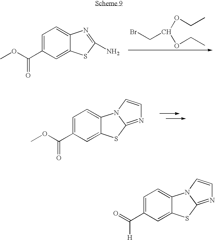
COC(C1=CC=C2C(=C1)SC(N)=N2)=O.BrCC(OCC)OCC.COC(C1=CC=C2C(=C1)SC1=NC=CN21)=O.O=C(C1=CC=C2C(=C1)SC1=NC=CN21)[H]
